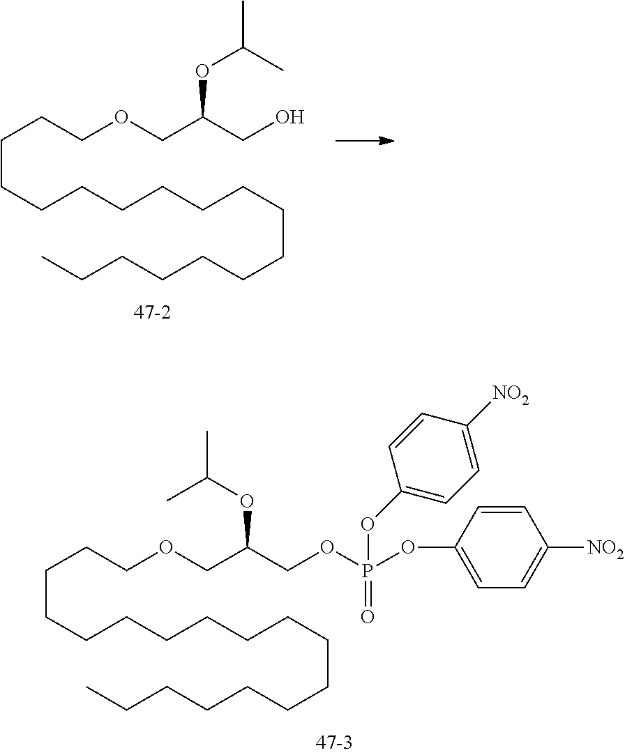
C(OCC(COP(OC1=CC=C([NO2])C=C1)(OC1=CC=C([NO2])C=C1)=O)OC(C)C)CCCCCCCCCCCCCCCCC.C(OCC(CO)OC(C)C)CCCCCCCCCCCCCCCCC
